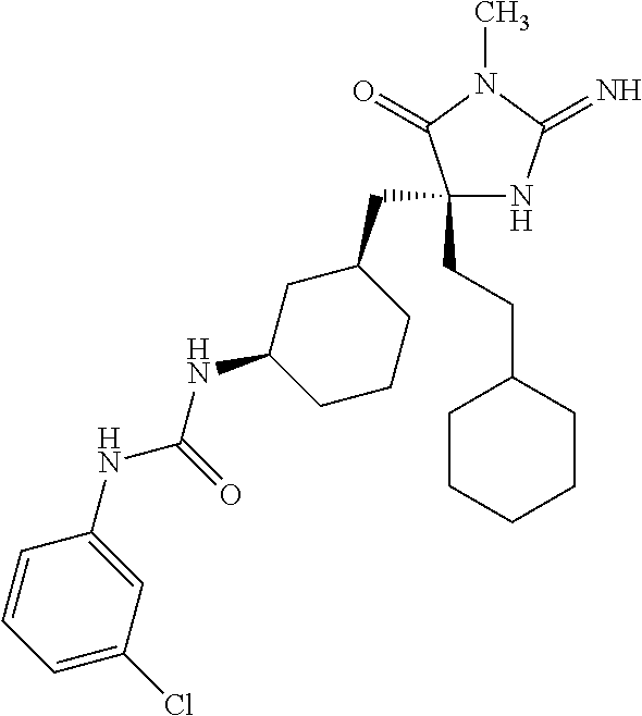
C1(CC2CC(NC(NC3=CC(Cl)=CC=C3)=O)CCC2)(CCC2CCCCC2)NC(=N)N(C)C1=O
